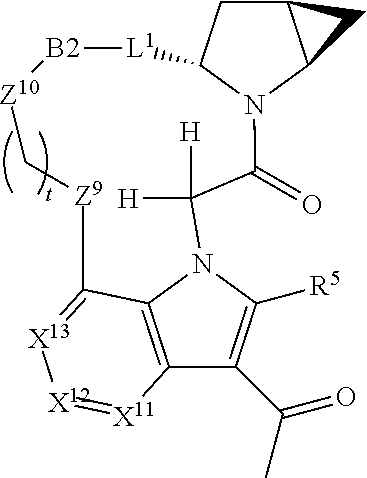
C12CC3N(C1C2)C(=O)C([H])([H])N1C([R5])=C(C(C)=O)C2=C1C(=[X13][X12]=[X11]2)[Z9]C[Z10][B2][L1]3
